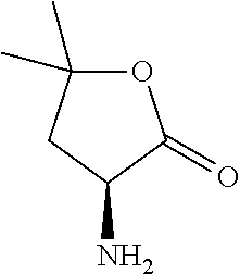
C1(C)(C)OC(=O)C(N)C1
